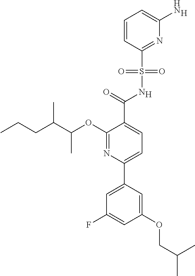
[H].C1(C(=O)NS(C2=NC(N)=CC=C2)(=O)=O)=CC=C(C2=CC(F)=CC(OCC(C)C)=C2)N=C1OC(C(CCC)C)C.[H]
